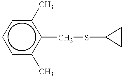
c1(CSC2CC2)c(C)cccc1C
